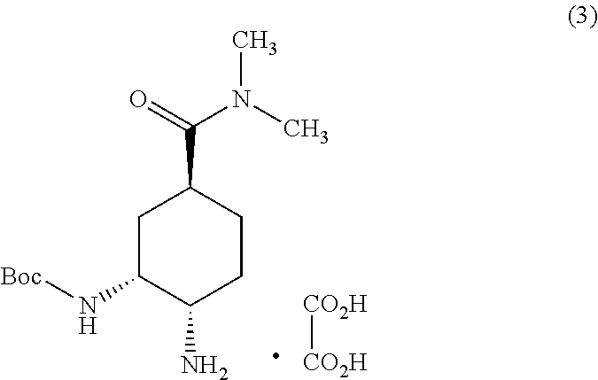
[CO2H][CO2H].NC1CCC(C(=O)N(C)C)CC1N[Boc]
